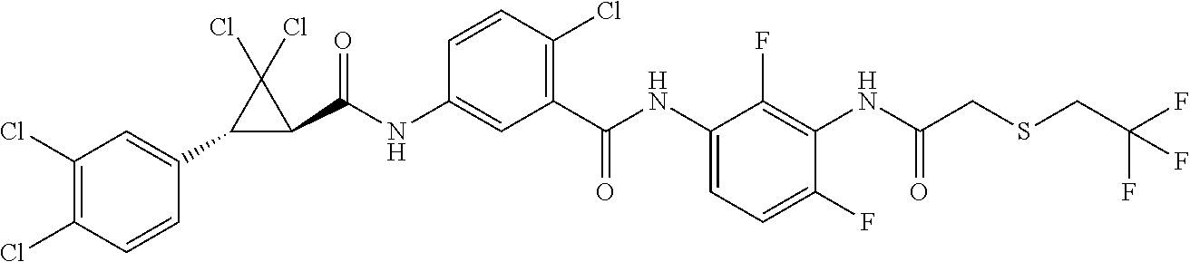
C1(Cl)=C(Cl)C=CC(C2C(C(NC3=CC(C(NC4=CC=C(F)C(NC(CSCC(F)(F)F)=O)=C4F)=O)=C(Cl)C=C3)=O)C2(Cl)Cl)=C1
